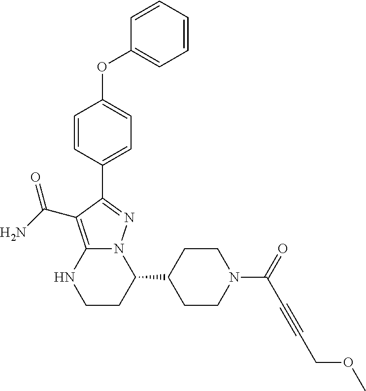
C1=CC(C2=NN3C(=C2C(=O)N)NCCC3C2CCN(C(=O)C#CCOC)CC2)=CC=C1OC1=CC=CC=C1
